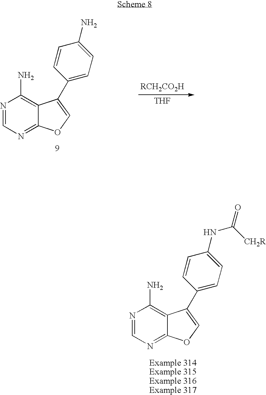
N1=CN=C2C(=C1N)C(C1=CC=C(NC([CH2R])=O)C=C1)=CO2.N1=CN=C2C(=C1N)C(C1=CC=C(N)C=C1)=CO2.[THF]
